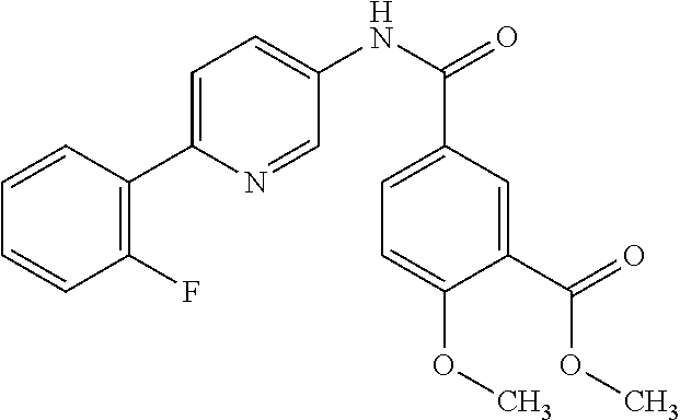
C1=CC(C2=CC=C(NC(C3=CC=C(OC)C(C(=O)OC)=C3)=O)C=N2)=C(F)C=C1
